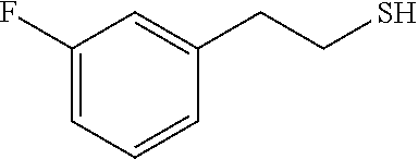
C1=C(F)C=C(CCS)C=C1
